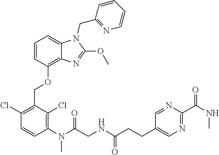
C1=CC(OCC2=C(Cl)C=CC(N(C)C(CNC(CCC3=CN=C(C(NC)=O)N=C3)=O)=O)=C2Cl)=C2C(=C1)N(CC1=NC=CC=C1)C(OC)=N2
